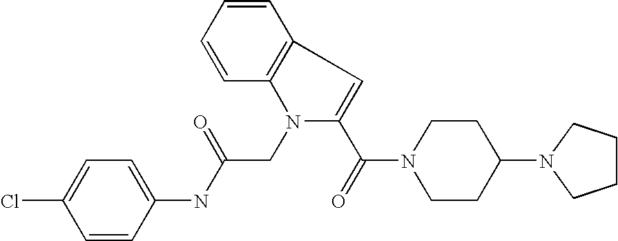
C1=CC2=C(C=C1)C=C(C(=O)N1CCC(N3CCCC3)CC1)N2CC(NC1=CC=C(Cl)C=C1)=O
